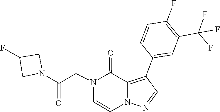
N1(CC(N2CC(F)C2)=O)C=CN2C(=C(C3=CC(C(F)(F)F)=C(F)C=C3)C=N2)C1=O
